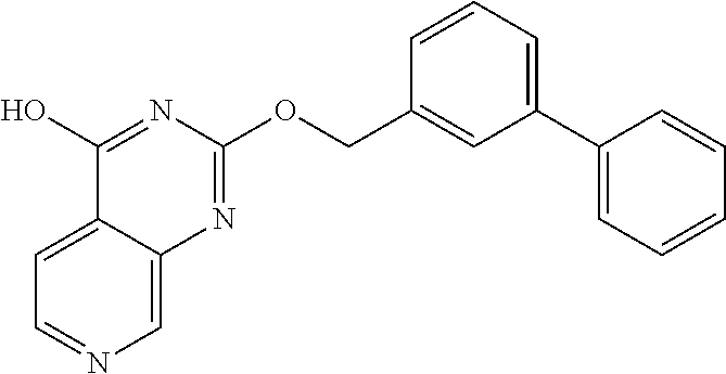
C1=C2C(=CN=C1)N=C(OCC1=CC(C3=CC=CC=C3)=CC=C1)N=C2O
